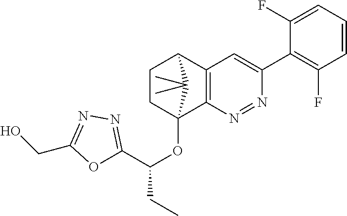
C1CC2(OC(CC)C3=NN=C(CO)O3)C3=C(C1C2(C)C)C=C(C1=C(F)C=CC=C1F)N=N3
